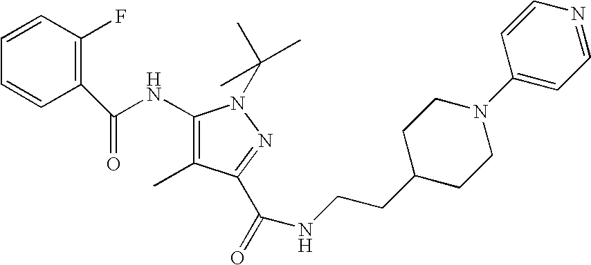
C1(C(NC2=C(C)C(C(=O)NCCC3CCN(C4=CC=NC=C4)CC3)=NN2C(C)(C)C)=O)=C(F)C=CC=C1
